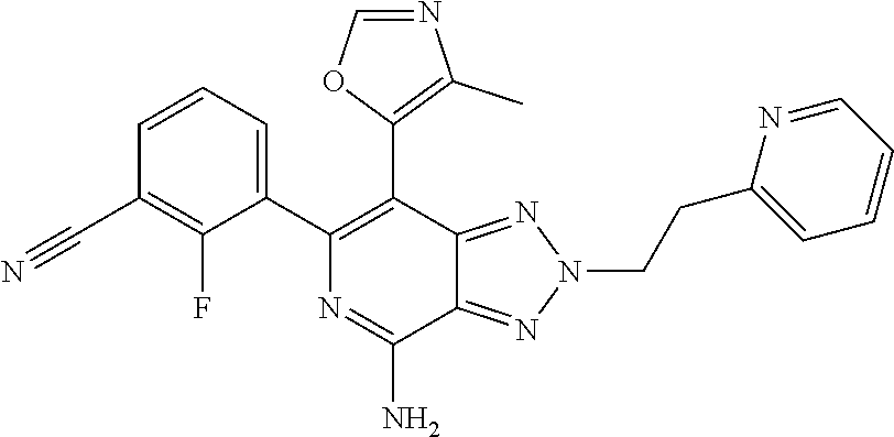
NC1=NC(C2=CC=CC(C#N)=C2F)=C(C2=C(C)N=CO2)C2=NN(CCC3=CC=CC=N3)N=C12
